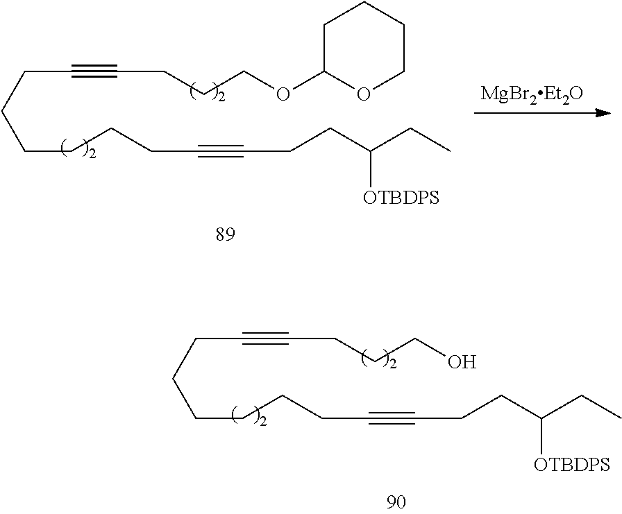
C(C#CCCCO)CCCCCC#CCCC(CC)[OTBDPS].C(C#CCCCOC1OCCCC1)CCCCCC#CCCC(CC)[OTBDPS]
